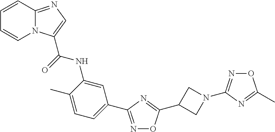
C1=CC2=NC=C(C(NC3=CC(C4=NOC(C5CN(C6=NOC(C)=N6)C5)=N4)=CC=C3C)=O)N2C=C1
